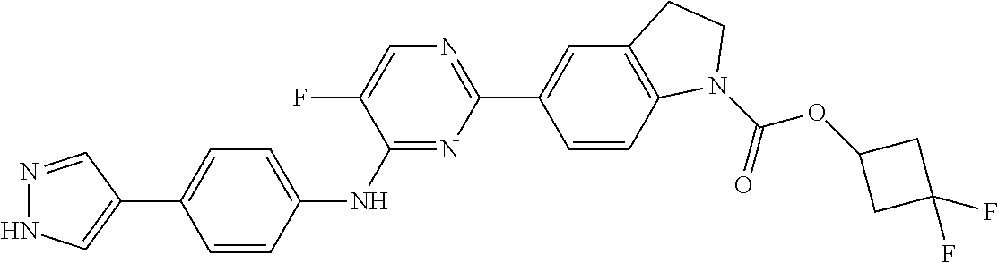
C1(C2=CNN=C2)=CC=C(NC2=NC(C3=CC4=C(C=C3)N(C(OC3CC(F)(F)C3)=O)CC4)=NC=C2F)C=C1
